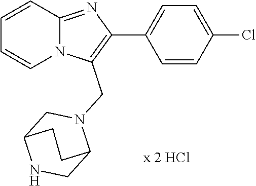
C12=NC(C3=CC=C(Cl)C=C3)=C(CN3CC4NCC3CC4)N1C=CC=C2
